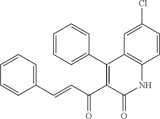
C1=CC=C(C=CC(C2=C(C3=CC=CC=C3)C3=C(NC2=O)C=CC(Cl)=C3)=O)C=C1
